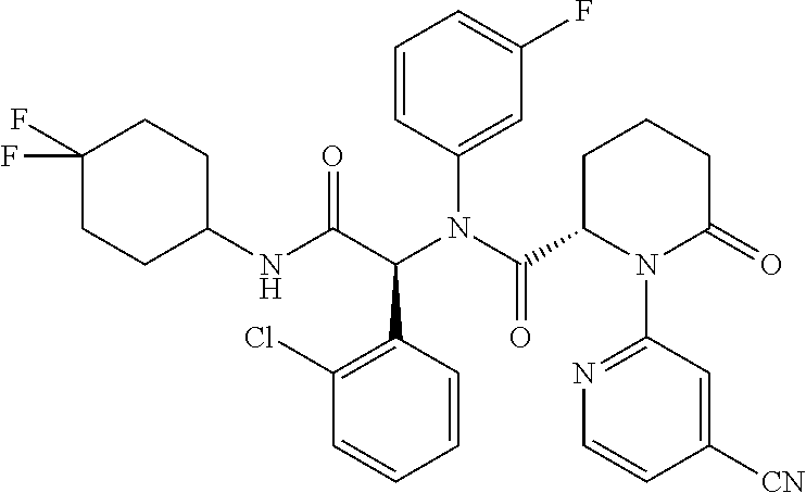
C1(Cl)=C(C(C(NC2CCC(F)(F)CC2)=O)N(C(C2N(C3=NC=CC([CN])=C3)C(=O)CCC2)=O)C2=CC(F)=CC=C2)C=CC=C1
